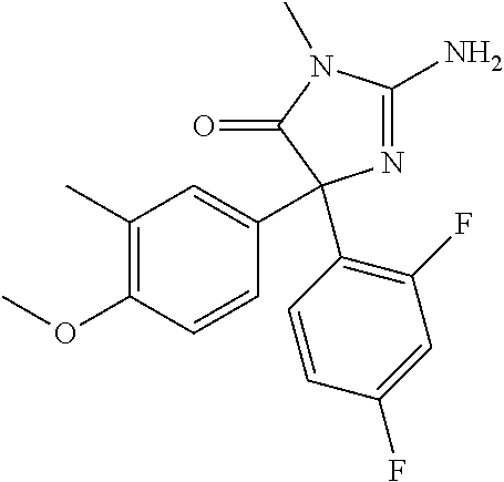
C1(C)=C(OC)C=CC(C2(C3=C(F)C=C(F)C=C3)N=C(N)N(C)C2=O)=C1
